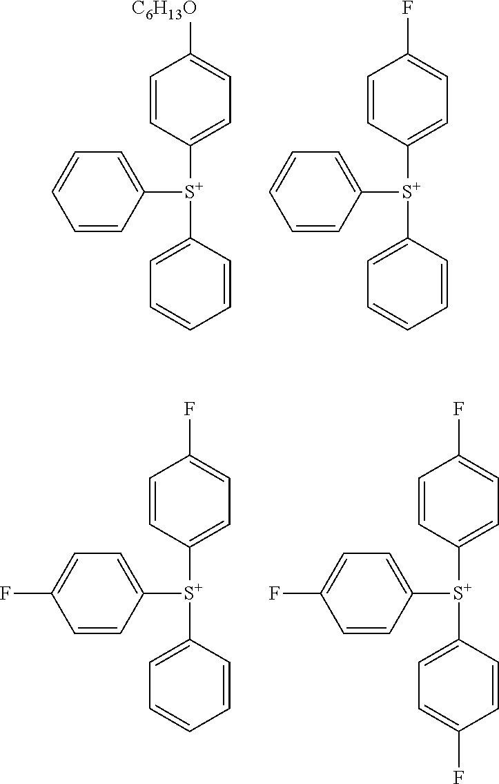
C1([S+](C2=CC=C([C6H13O])C=C2)C2=CC=CC=C2)=CC=CC=C1.C1([S+](C2=CC=C(F)C=C2)C2=CC=CC=C2)=CC=CC=C1.C1([S+](C2=CC=C(F)C=C2)C2=CC=CC=C2)=CC=C(F)C=C1.C1([S+](C2=CC=C(F)C=C2)C2=CC=C(F)C=C2)=CC=C(F)C=C1
